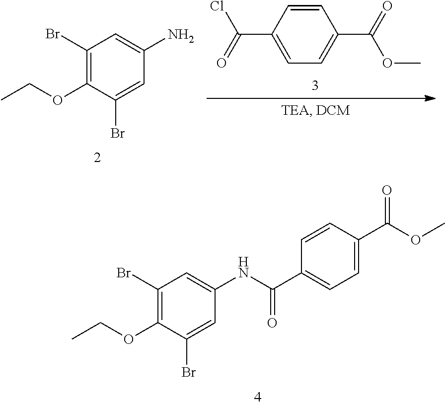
C1(Br)=C(OCC)C(Br)=CC(N)=C1.C1(C(OC)=O)=CC=C(C(Cl)=O)C=C1.C1=CC(C(OC)=O)=CC=C1C(NC1=CC(Br)=C(OCC)C(Br)=C1)=O
